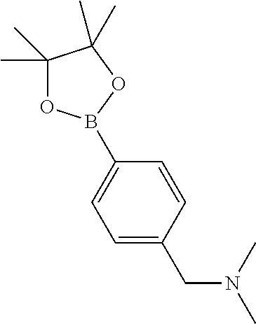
C1(B2OC(C)(C)C(C)(C)O2)=CC=C(CN(C)C)C=C1
